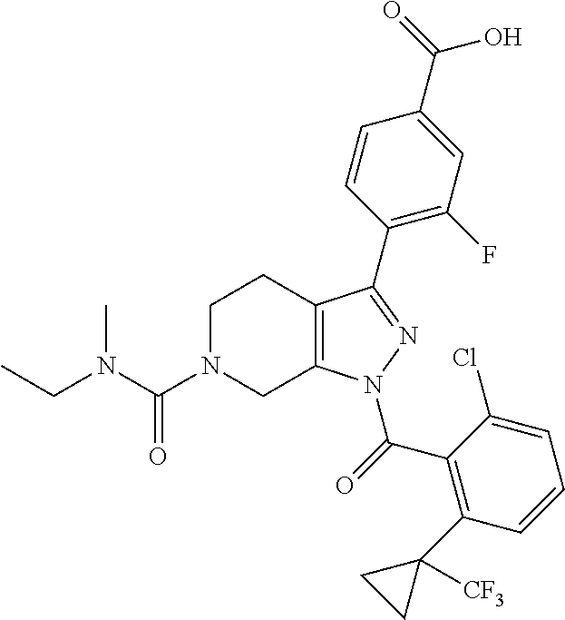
C12=C(N(C(C3=C(C4([CF3])CC4)C=CC=C3Cl)=O)N=C1C1=C(F)C=C(C(O)=O)C=C1)CN(C(N(CC)C)=O)CC2
